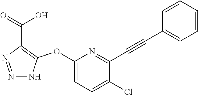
C1(OC2=C(C(=O)O)N=NN2)=CC=C(Cl)C(C#CC2=CC=CC=C2)=N1
